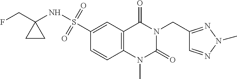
C1=C(S(NC2(CF)CC2)(=O)=O)C=CC2=C1C(=O)N(CC1=NN(C)N=C1)C(=O)N2C
